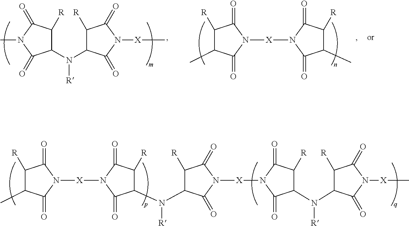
C1(C)C([R])C(=O)N([X]N2C(=O)C(N(C3C([R])C(=O)N([X]N4C(=O)C(N(C5C([R])C(=O)N([X]C)C5=O)[R])C([R])C4=O)C3=O)[R])C([R])C2=O)C1=O.C1(N([R])C2C([R])C(=O)N([X]C)C2=O)C([R])C(=O)N(C)C1=O.C1(C)C([R])C(=O)N([X]N2C(=O)C(C)C([R])C2=O)C1=O
